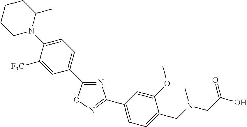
C1CCCN(C2=CC=C(C3=NC(C4=CC=C(CN(CC(O)=O)C)C(OC)=C4)=NO3)C=C2[F3C])C1C
